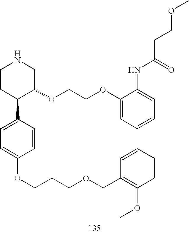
C1CC(C2=CC=C(OCCCOCC3=C(OC)C=CC=C3)C=C2)C(OCCOC2=CC=CC=C2NC(CCOC)=O)CN1
